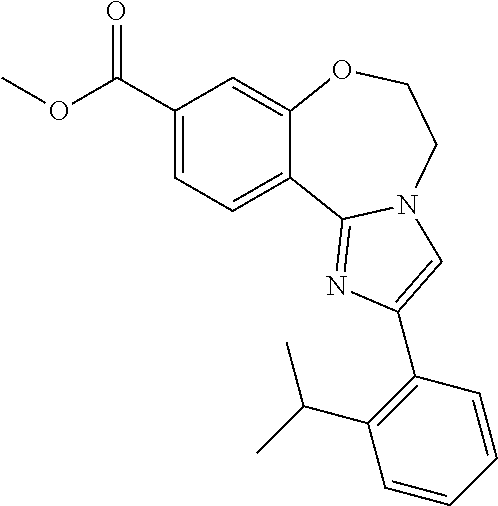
COC(C1=CC=C2C(=C1)OCCN1C2=NC(C2=C(C(C)C)C=CC=C2)=C1)=O
